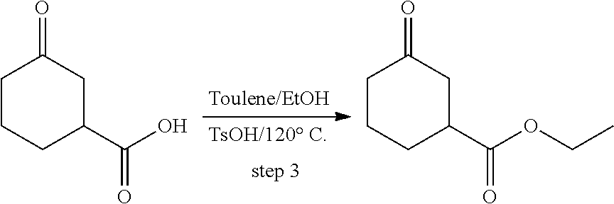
C1CCC(C(O)=O)CC1=O.C1CCC(C(OCC)=O)CC1=O
